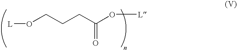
[L]OCCCC(O[L])=O
